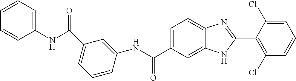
N(C(C1=CC=C2C(=C1)NC(C1=C(Cl)C=CC=C1Cl)=N2)=O)C1=CC(C(NC2=CC=CC=C2)=O)=CC=C1
